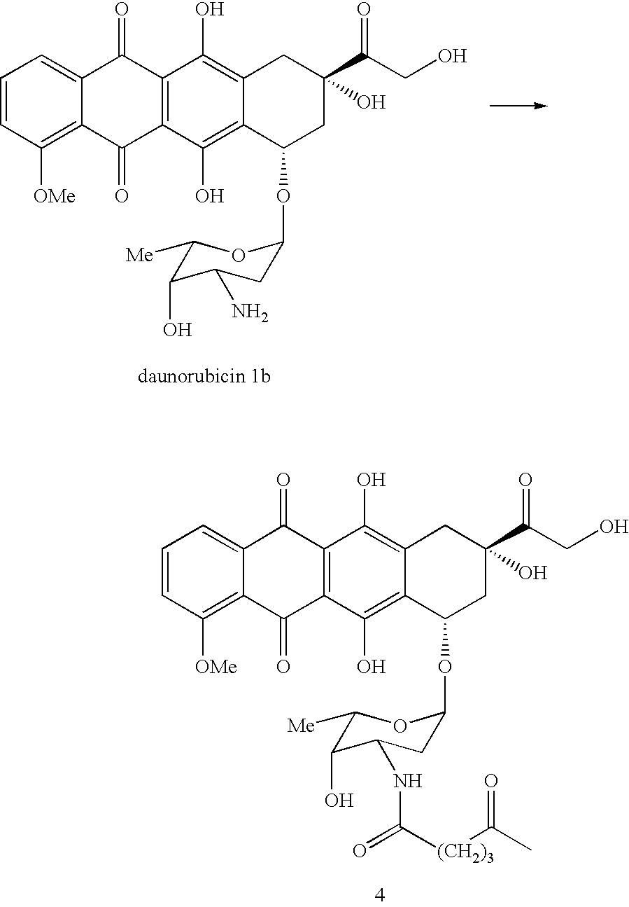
C1=CC([OMe])=C2C(=C1)C(=O)C1=C(C2=O)C(O)=C2C(=C1O)CC(C(CO)=O)(O)CC2OC1CC(N)C(O)C([Me])O1.C1=CC([OMe])=C2C(=C1)C(=O)C1=C(C2=O)C(O)=C2C(=C1O)CC(C(CO)=O)(O)CC2OC1CC(NC([(CH2)3]C(C)=O)=O)C(O)C([Me])O1
